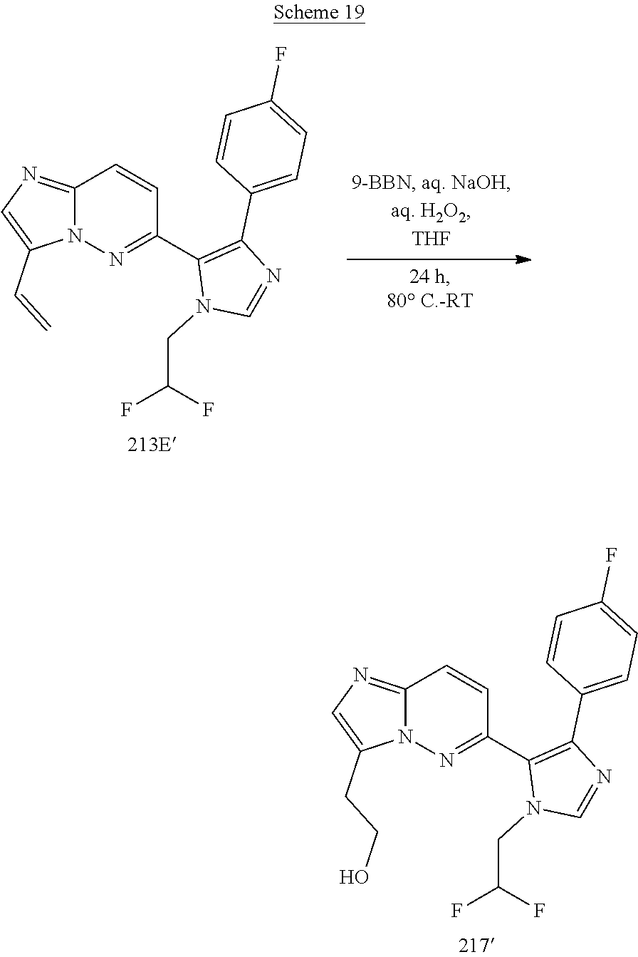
C12=NC=C(CCO)N1N=C(C1=C(C3=CC=C(F)C=C3)N=CN1CC(F)F)C=C2.C12=NC=C(C=C)N1N=C(C1=C(C3=CC=C(F)C=C3)N=CN1CC(F)F)C=C2
